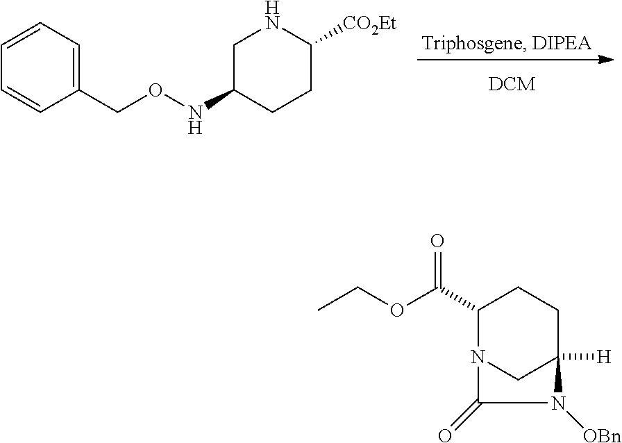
C1(CONC2CNC([CO2Et])CC2)=CC=CC=C1.C1(C(OCC)=O)N2CC([H])(CC1)N([OBn])C2=O
